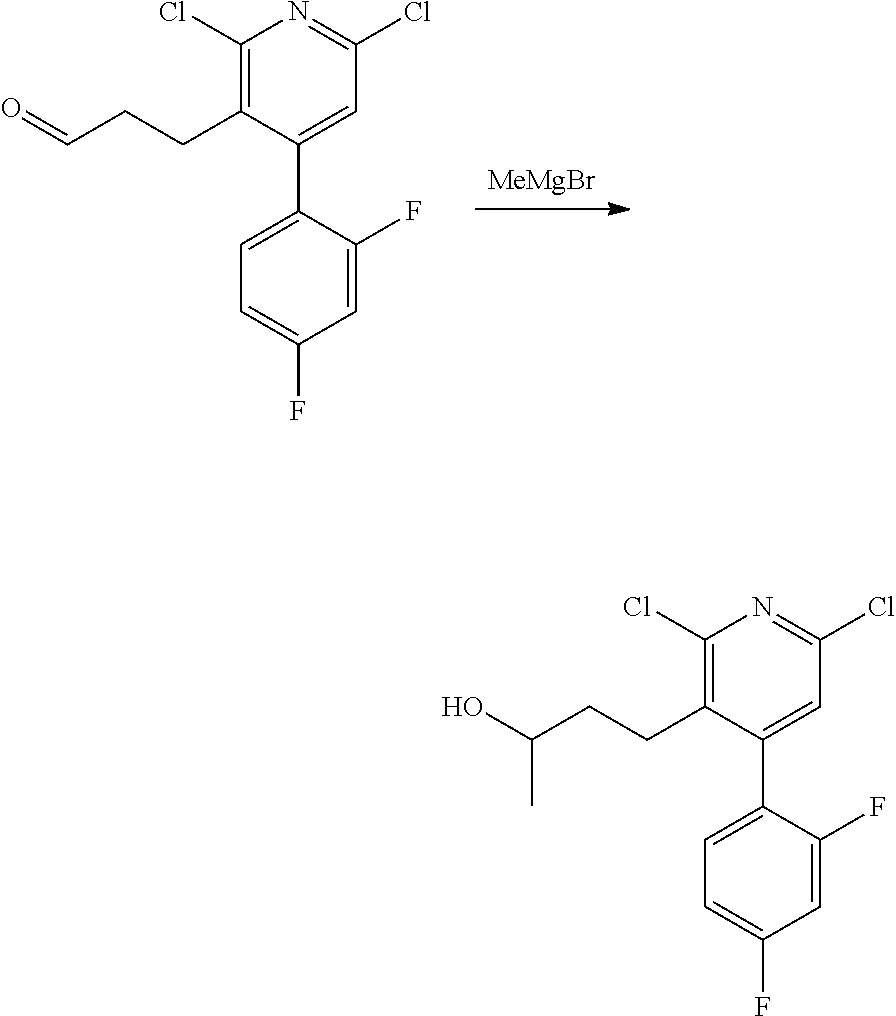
[MeMgBr].C1(Cl)=NC(Cl)=C(CCC=O)C(C2=CC=C(F)C=C2F)=C1.C1(Cl)=NC(Cl)=C(CCC(O)C)C(C2=CC=C(F)C=C2F)=C1
